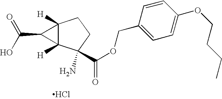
C12([H])C([H])(C(N)(C(OCC3=CC=C(OCCCC)C=C3)=O)CC1)C2C(O)=O.Cl
